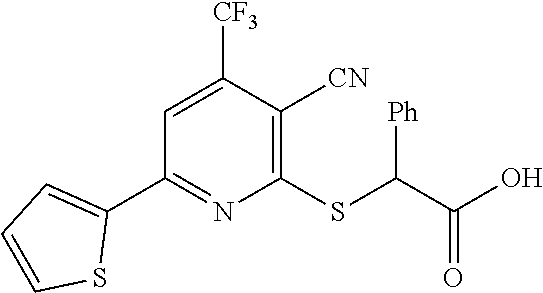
[CF3]C1=CC(C2=CC=CS2)=NC(SC(C(O)=O)[Ph])=C1[CN]
